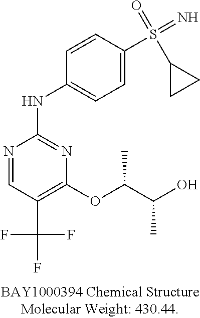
N(C1=NC(OC(C(O)C)C)=C(C(F)(F)F)C=N1)C1=CC=C(S(=N)(=O)C2CC2)C=C1
